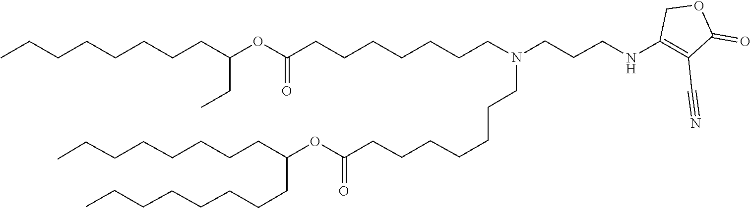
C(C(CC)OC(=O)CCCCCCCN(CCCCCCCC(OC(CCCCCCCC)CCCCCCCC)=O)CCCNC1=C(C#N)C(=O)OC1)CCCCCCC
